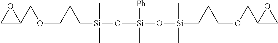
C1C(COCCC[Si](O[Si]([Ph])(C)O[Si](C)(C)CCCOCC2CO2)(C)C)O1
